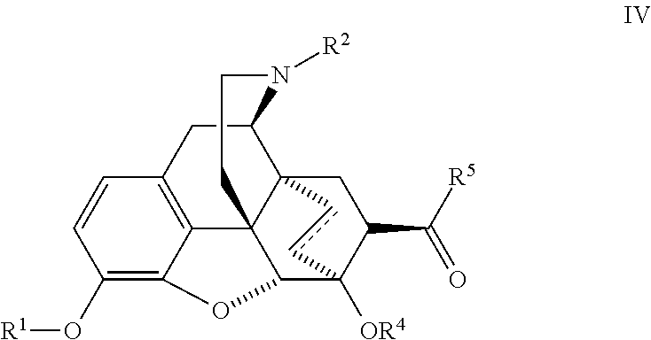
C12=C3C=CC(O[R1])=C1OC1C24C2(C(C3)N([R2])CC4)CC(C([R5])=O)C1([OR4])cc2
